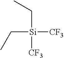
[Si](CC)([CF3])(CC)[CF3]
